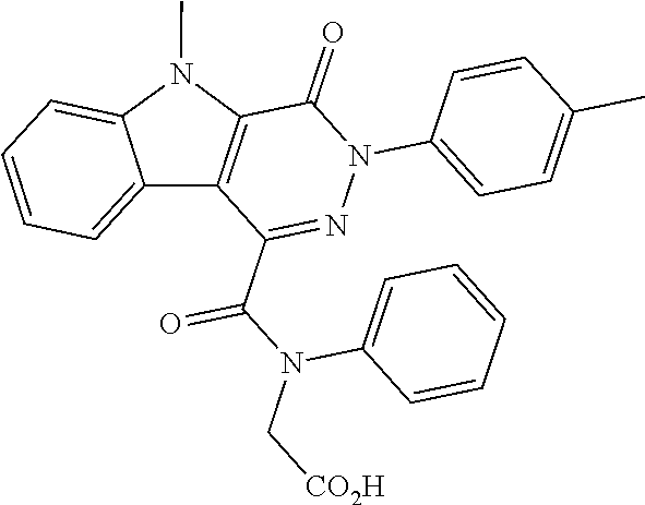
C1(=O)C2=C(C(C(N(C[CO2H])C3=CC=CC=C3)=O)=NN1C1=CC=C(C)C=C1)C1=CC=CC=C1N2C
